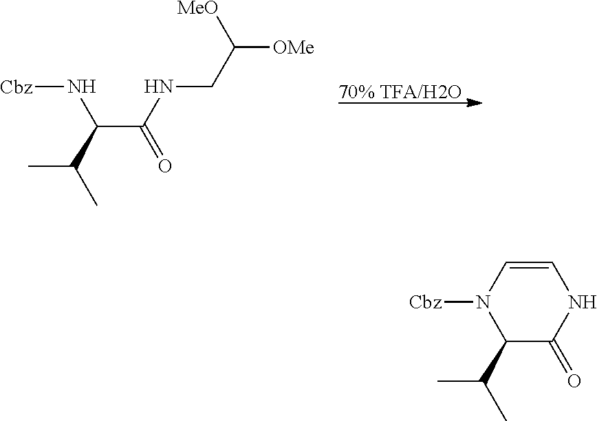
[70% TFA/H2O].[Cbz]NC(C(=O)NCC([OMe])[MeO])C(C)C.C1=CN([Cbz])C(C(C)C)C(=O)N1
